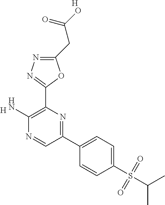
[H].C1(N)=C(C2=NN=C(CC(=O)O)O2)N=C(C2=CC=C(S(C(C)C)(=O)=O)C=C2)C=N1.[H]
